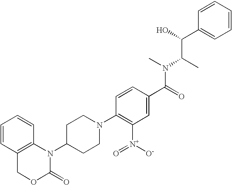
C1=CC2=C(C=C1)N(C1CCN(C3=C([N+](=O)[O-])C=C(C(N(C(C)C(C4=CC=CC=C4)O)C)=O)C=C3)CC1)C(=O)OC2
